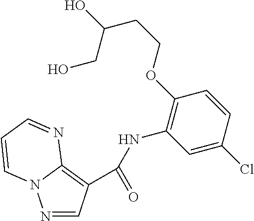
O(C1=C(NC(C2=C3N(N=C2)C=CC=N3)=O)C=C(Cl)C=C1)CCC(CO)O
